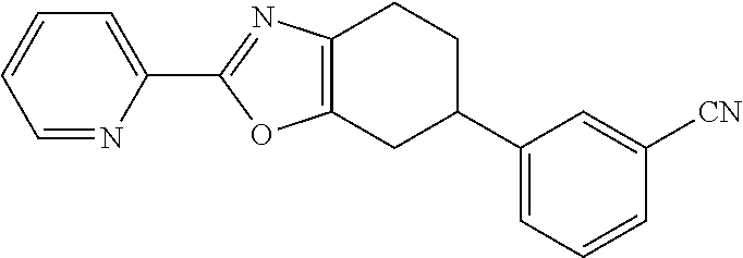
C1=NC(C2=NC3=C(O2)CC(C2=CC=CC([CN])=C2)CC3)=CC=C1
